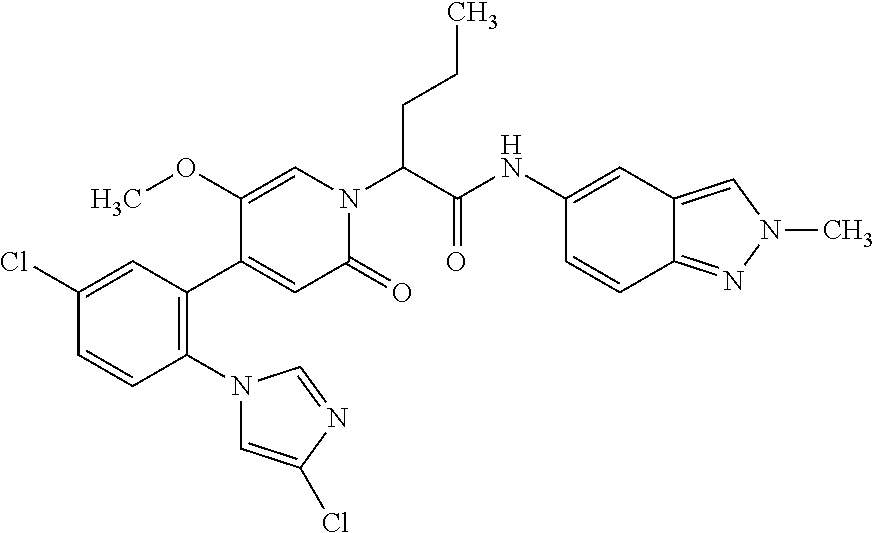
C1(N2C=C(Cl)N=C2)=C(C2=CC(=O)N(C(C(NC3=CC4=CN(C)N=C4C=C3)=O)CCC)C=C2OC)C=C(Cl)C=C1
